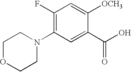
C1OCCN(C2=C(F)C=C([OCH3])C(C(O)=O)=C2)C1
